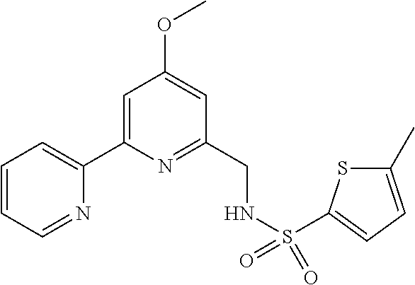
C1=CC=NC(C2=CC(OC)=CC(CNS(=O)(=O)C3=CC=C(C)S3)=N2)=C1
